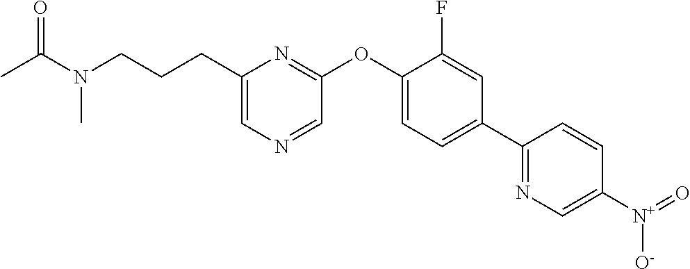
C1(CCCN(C(=O)C)C)=CN=CC(OC2=CC=C(C3=NC=C([N+]([O-])=O)C=C3)C=C2F)=N1
